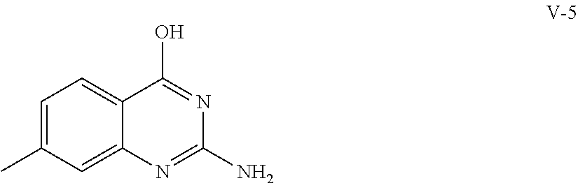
C1=C(C)C=C2C(=C1)C(O)=NC(N)=N2
